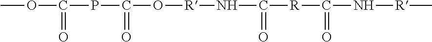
COC(PC(O[R]NC([R]C(N[R]C)=O)=O)=O)=O
